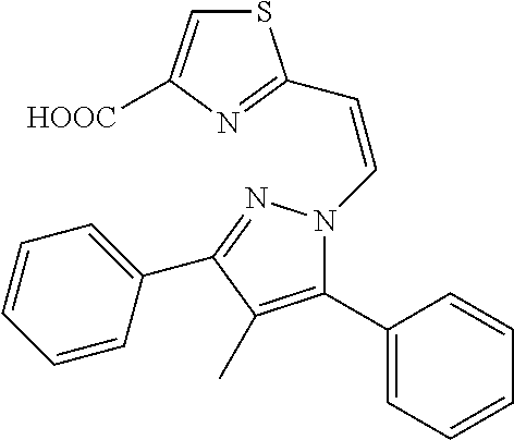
C1=CC=C(C2=NN(C=CC3=NC([HOOC])=CS3)C(C3=CC=CC=C3)=C2C)C=C1
